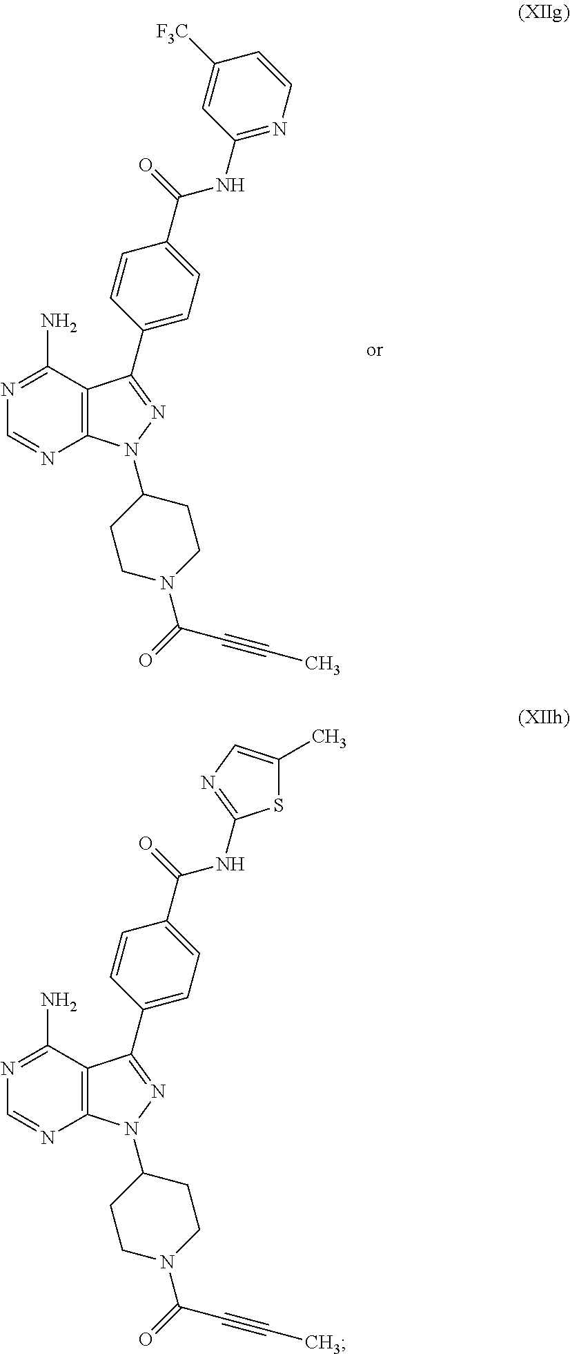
S1C(C)=CN=C1NC(C1=CC=C(C2=NN(C3CCN(C(C#CC)=O)CC3)C3=C2C(N)=NC=N3)C=C1)=O.C1=NC2=C(C(N)=N1)C(C1=CC=C(C(=O)NC3=NC=CC([F3C])=C3)C=C1)=NN2C1CCN(C(C#CC)=O)CC1
